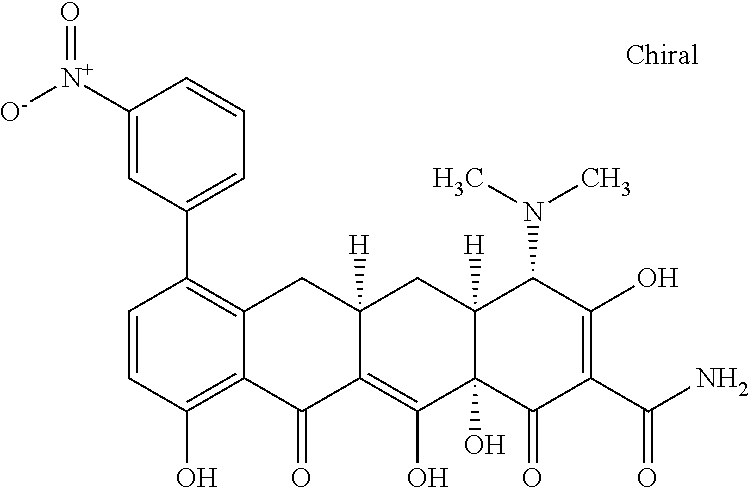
C1=CC(O)=C2C(=C1C1=CC=CC([N+]([O-])=O)=C1)CC1([H])C(=C(O)C3(O)C([H])(C1)C(N(C)C)C(O)=C(C(N)=O)C3=O)C2=O
